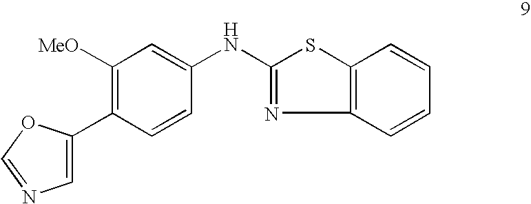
C1([MeO])=C(C2=CN=CO2)C=CC(NC2=NC3=C(S2)C=CC=C3)=C1
